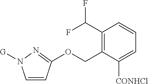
O(CC1=C(C(F)F)C=CC=C1[CONHCl])C1=NN([G])C=C1
